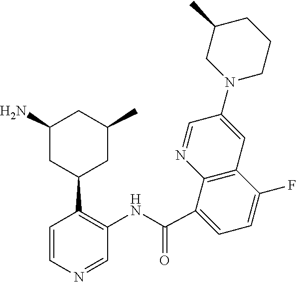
C1(N)CC(C2=C(NC(C3=CC=C(F)C4=C3N=CC(N3CCCC(C)C3)=C4)=O)C=NC=C2)CC(C)C1
